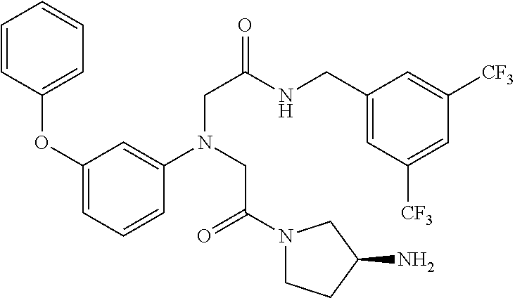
C1=CC(OC2=CC=CC(N(CC(N3CCC(N)C3)=O)CC(=O)NCC3=CC([CF3])=CC([CF3])=C3)=C2)=CC=C1
